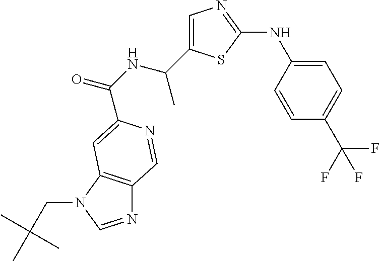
C(C1=CN=C(NC2=CC=C(C(F)(F)F)C=C2)S1)(NC(=O)C1=CC2=C(N=CN2CC(C)(C)C)C=N1)C
